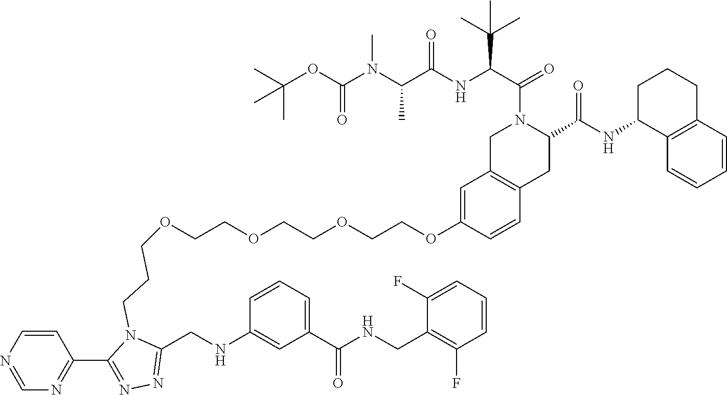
C1=CC2=C(C=C1OCCOCCOCCOCCCN1C(CNC3=CC(C(NCC4=C(F)C=CC=C4F)=O)=CC=C3)=NN=C1C1=NC=NC=C1)CN(C(C(NC(C(N(C(OC(C)(C)C)=O)C)C)=O)C(C)(C)C)=O)C(C(NC1C3=C(CCC1)C=CC=C3)=O)C2
